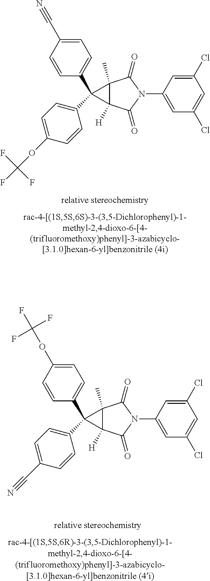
C12(C)C([H])(C(=O)N(C3=CC(Cl)=CC(Cl)=C3)C1=O)C2(C1=CC=C(OC(F)(F)F)C=C1)C1=CC=C(C#N)C=C1.C12(C)C([H])(C(=O)N(C3=CC(Cl)=CC(Cl)=C3)C1=O)C2(C1=CC=C(C#N)C=C1)C1=CC=C(OC(F)(F)F)C=C1
